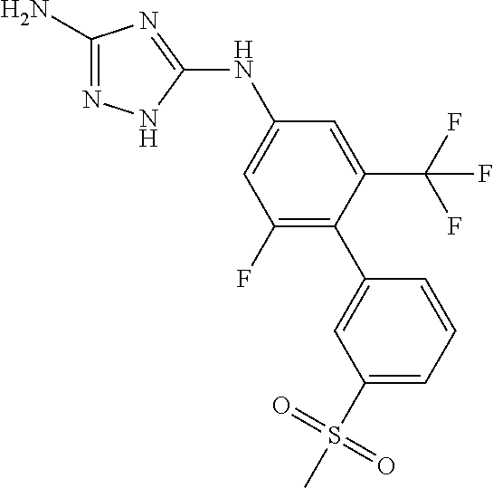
C1(N)=NNC(NC2=CC(F)=C(C3=CC(S(=O)(=O)C)=CC=C3)C(C(F)(F)F)=C2)=N1
